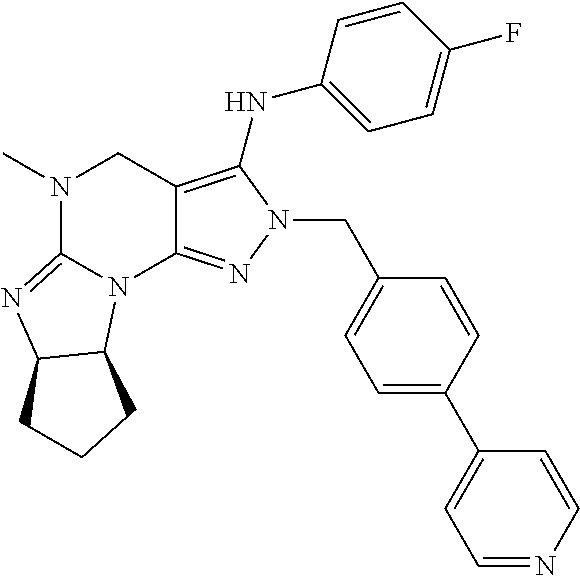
N1(C)C2=NC3C(N2C2=NN(CC4=CC=C(C5=CC=NC=C5)C=C4)C(NC4=CC=C(F)C=C4)=C2C1)CCC3
